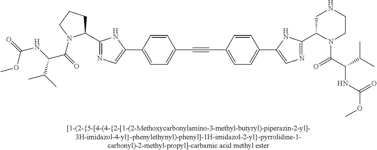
C1(C2=NC=C(C3=CC=C(C#CC4=CC=C(C5=CN=C(C6CCCN6C(=O)C(NC(=O)OC)C(C)C)N5)C=C4)C=C3)N2)N(C(C(C(C)C)NC(OC)=O)=O)CCNC1
